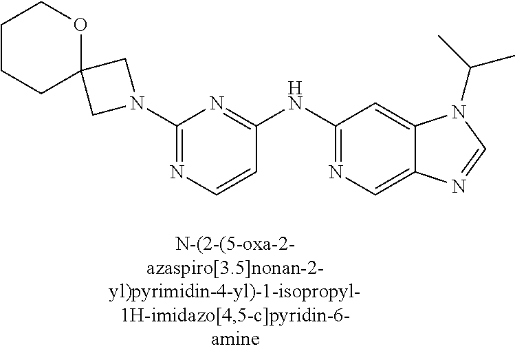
C1=CC(NC2=NC=C3C(=C2)N(C(C)C)C=N3)=NC(N2CC3(C2)OCCCC3)=N1
